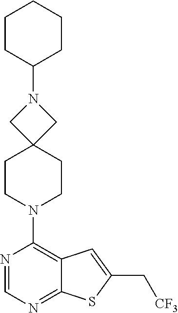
C1(N2CC3(C2)CCN(C2=C4C(=NC=N2)SC(C[CF3])=C4)CC3)CCCCC1
